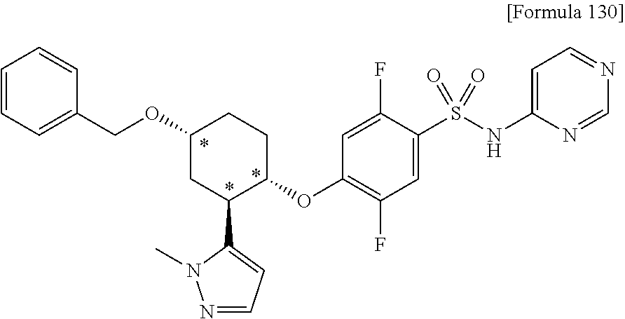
C1(OCC2=CC=CC=C2)CC(C2=CC=NN2C)C(OC2=C(F)C=C(S(NC3=CC=NC=N3)(=O)=O)C(F)=C2)CC1
